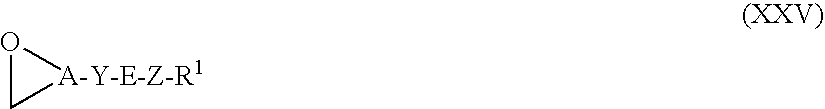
O1C[A-Y-E-Z-R1]1
